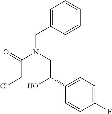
C1=C(CN(CC(O)C2=CC=C(F)C=C2)C(CCl)=O)C=CC=C1
